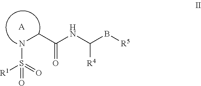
N(CC(NC(B[R5])[R4])=O)S(=O)(=O)[R1].[A]
